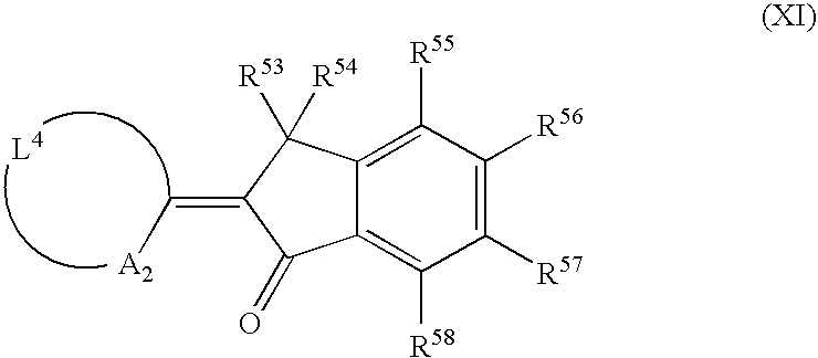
C1([R57])=C([R56])C([R55])=C2C(=C1[R58])C(=O)C(=C[A2])C2([R53])[R54]
